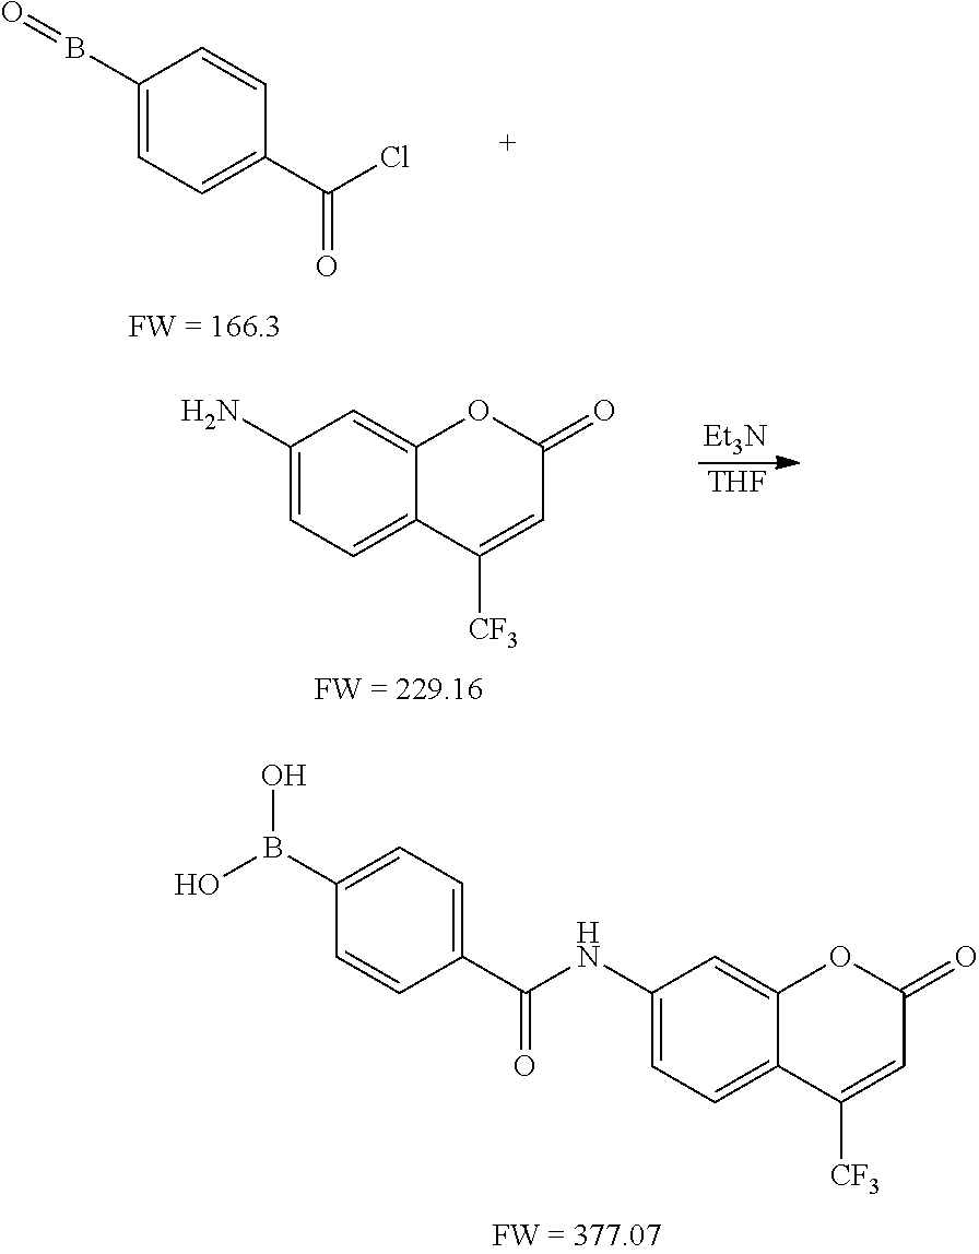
C1(NC(C2=CC=C(B(O)O)C=C2)=O)=CC=C2C(=C1)OC(=O)C=C2[CF3].C1(B=O)=CC=C(C(Cl)=O)C=C1.C1(N)=CC=C2C(=C1)OC(=O)C=C2[CF3].[Et3N].[THF]
